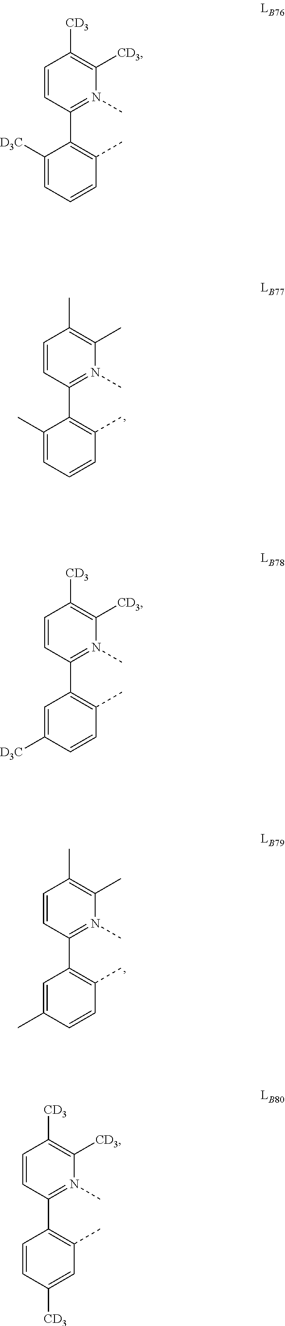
C1=CC(C2=C(C)C=CC=C2[D3C])=N(C)C([CD3])=C1[CD3].C1=CC(C2=C(C)C=CC([D3C])=C2)=N(C)C([CD3])=C1[CD3].C1=CC(C2=C(C)C=CC(C)=C2)=N(C)C(C)=C1C.C1=CC(C2=C(C)C=CC=C2C)=N(C)C(C)=C1C.C1=CC(C2=C(C)C=C([CD3])C=C2)=N(C)C([CD3])=C1[CD3]
